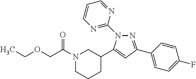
N1(C(COCC)=O)CCCC(C2=CC(C3=CC=C(F)C=C3)=NN2C2=NC=CC=N2)C1
